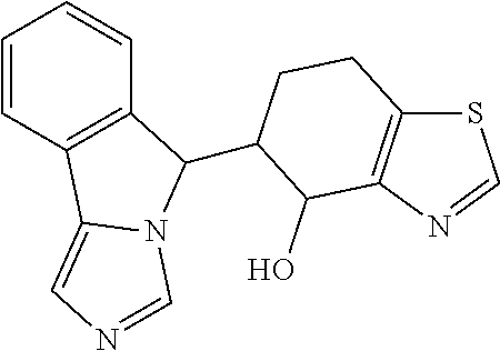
C1=CC2=C(C=C1)C(C1CCC3=C(N=CS3)C1O)N1C2=CN=C1
